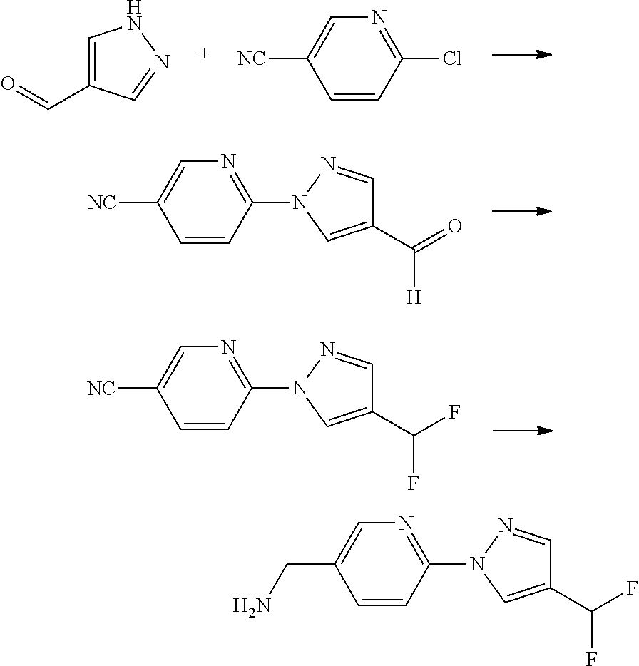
C1=C(C=O)C=NN1.C1=CC(Cl)=NC=C1[NC].C1=CC(N2C=C(C(=O)[H])C=N2)=NC=C1[NC].C1=CC(N2C=C(C(F)F)C=N2)=NC=C1[NC].C1=CC(N2C=C(C(F)F)C=N2)=NC=C1CN
